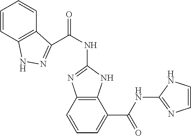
C1=CC2=C(C=C1)C(C(NC1=NC3=C(N1)C(C(NC1=NC=CN1)=O)=CC=C3)=O)=NN2
